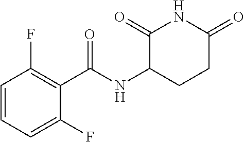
C1=CC=C(F)C(C(NC2CCC(=O)NC2=O)=O)=C1F
